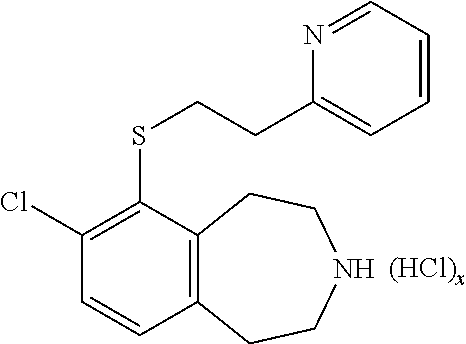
C1(Cl)=C(SCCC2=CC=CC=N2)C2=C(C=C1)CCNCC2.[(HCl)x]
